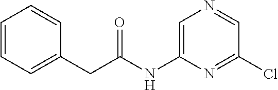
C1=CC=C(CC(NC2=CN=CC(Cl)=N2)=O)C=C1
